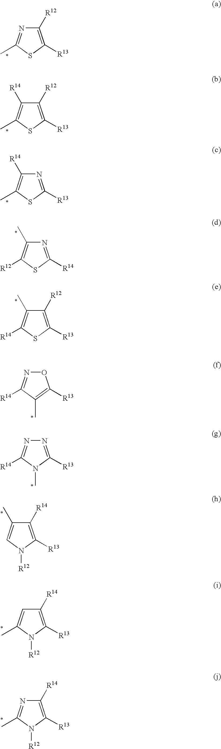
C1([R12])=C([R13])SC(C)=N1.C1([R12])=C([R13])SC(C)=C1[R14].N1=C([R13])SC(C)=C1[R14].N1=C([R14])SC([R12])=C1C.C1([R12])=C([R13])SC([R14])=C1C.O1N=C([R14])C(C)=C1[R13].N1=C([R13])N(C)C([R14])=N1.C1([R14])=C([R13])N([R12])C=C1C.C1([R14])=C([R13])N([R12])C(C)=C1.C1([R14])=C([R13])N([R12])C(C)=N1
